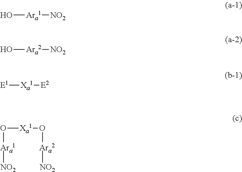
O[Ara1][NO2].O[Ara2][NO2].[E1][Xa1][E2].O([Xa1]O[Ara2][NO2])[Ara1][NO2]
